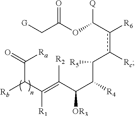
C([OR3])(C(=C(C([Rb])C(=O)[Ra])[R1])[R2])C([R4])C(c([Rc])c(C(OC(C[G])=O)[Q])[R6])[R5]
